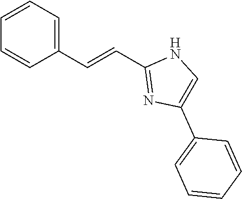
C1(C=CC2=NC(C3=CC=CC=C3)=CN2)=CC=CC=C1
